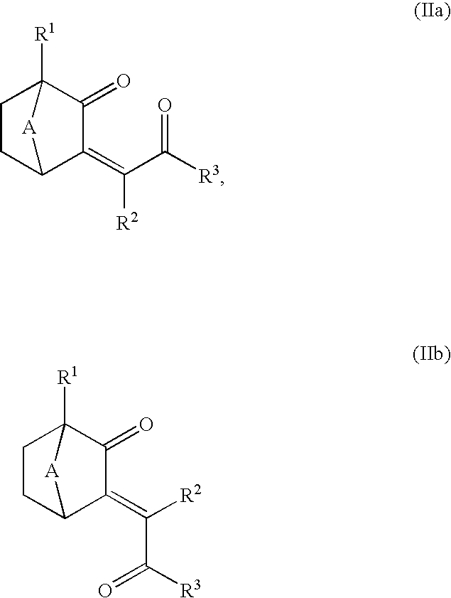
C1(=O)C(=C(C(=O)[R3])[R2])C2CCC1([R1])[A]2.C1(=O)C(=C([R2])C([R3])=O)C2CCC1([R1])[A]2
